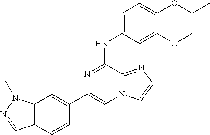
C12=C(C=CC(C3=CN4C(=NC=C4)C(NC4=CC=C(OCC)C(OC)=C4)=N3)=C1)C=NN2C
